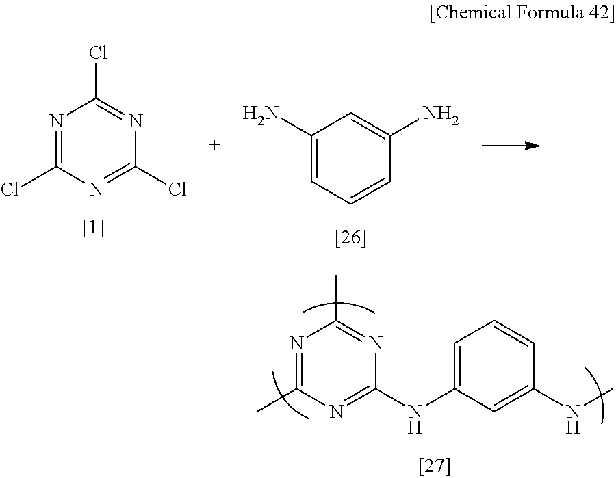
C1=CC=C(NC2=NC(C)=NC(C)=N2)C=C1NC.N1=C(Cl)N=C(Cl)N=C1Cl.C1=CC=C(N)C=C1N
